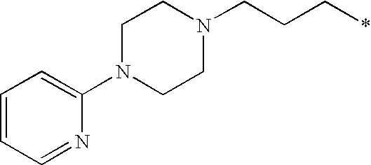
C1N(C2=CC=CC=N2)CCN(CCC*)C1
